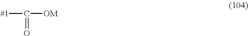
[#1]C([OM])=O
